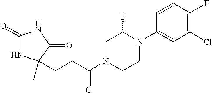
C1(=O)NC(CCC(N2CCN(C3=CC(Cl)=C(F)C=C3)C(C)C2)=O)(C)C(=O)N1
